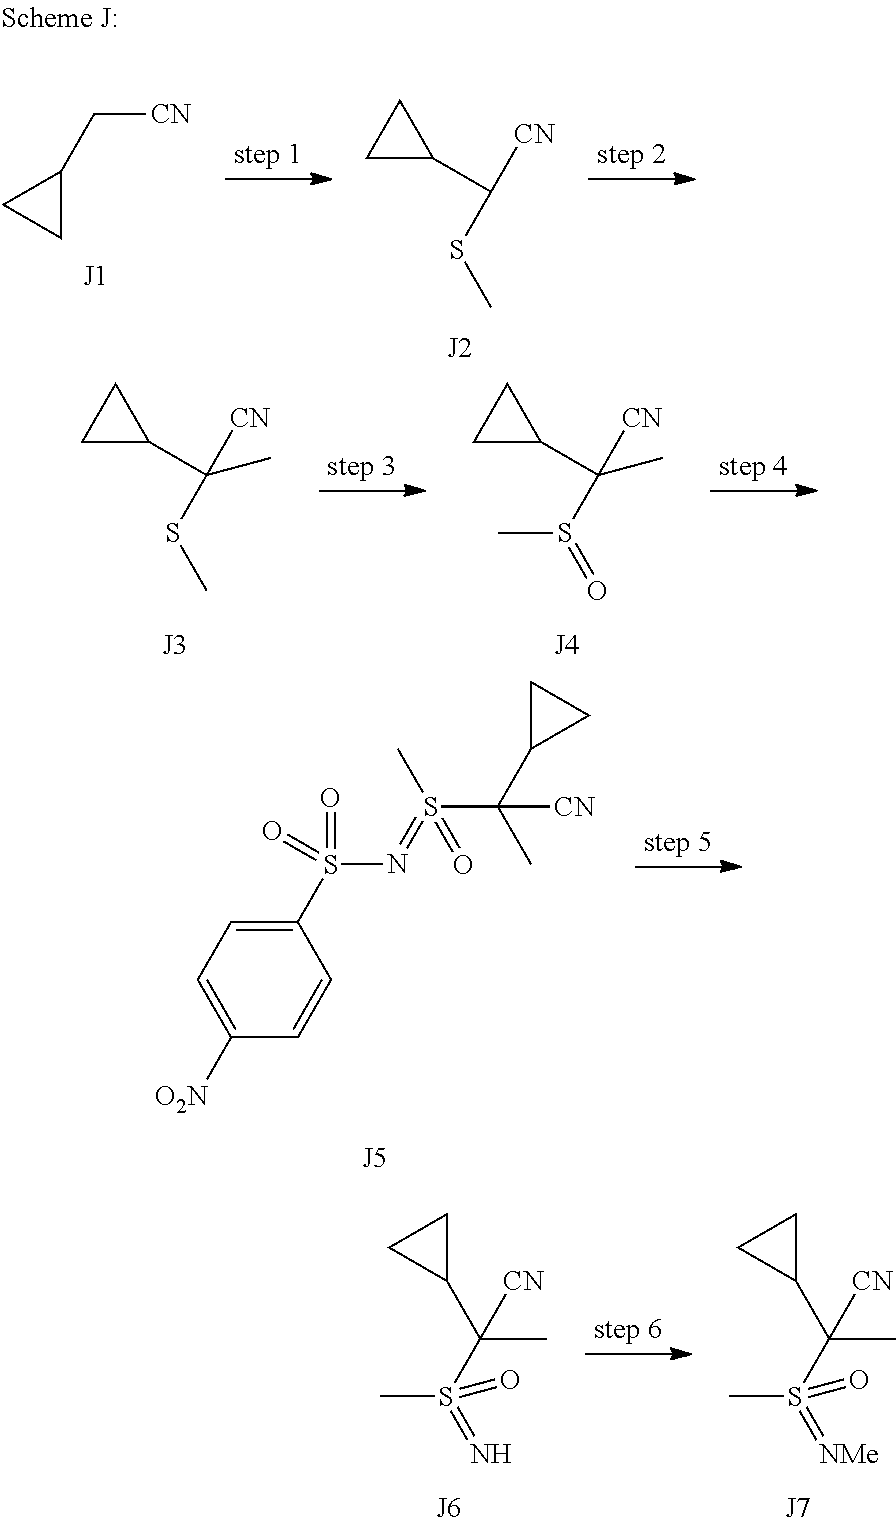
[CN]CC1CC1.C(SC)([CN])C1CC1.C1(S(=O)(N=S(C(C2CC2)(C)[CN])(=O)C)=O)=CC=C([O2N])C=C1.C(S(=O)(C)=N)([CN])(C1CC1)C.C(S(=O)(C)=[NMe])([CN])(C1CC1)C.C(S(=O)C)([CN])(C1CC1)C.C(SC)([CN])(C1CC1)C
